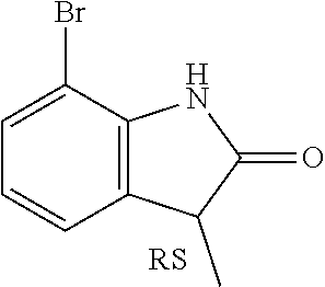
C12=C(C(Br)=CC=C1)NC(=O)C2C
